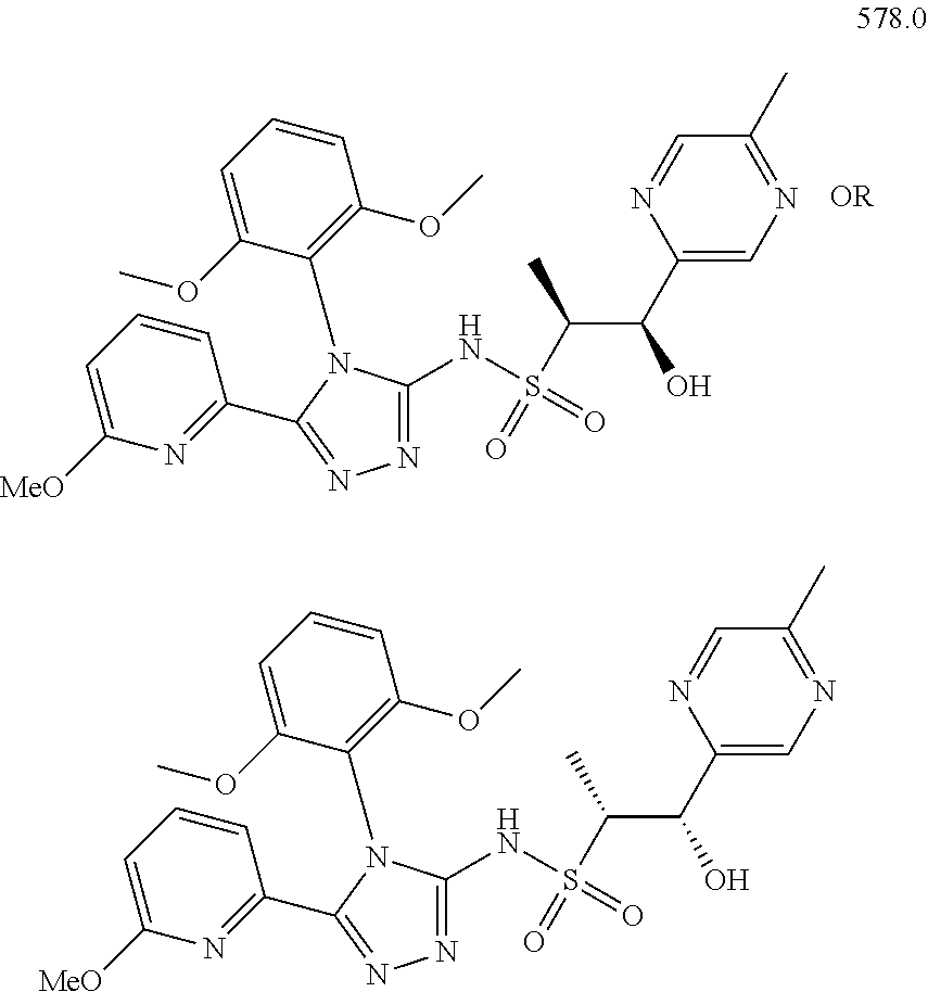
C1(C(O)C(S(NC2=NN=C(C3=NC([MeO])=CC=C3)N2C2=C(OC)C=CC=C2OC)(=O)=O)C)=CN=C(C)C=N1.C1(C(O)C(S(NC2=NN=C(C3=NC([MeO])=CC=C3)N2C2=C(OC)C=CC=C2OC)(=O)=O)C)=CN=C(C)C=N1
